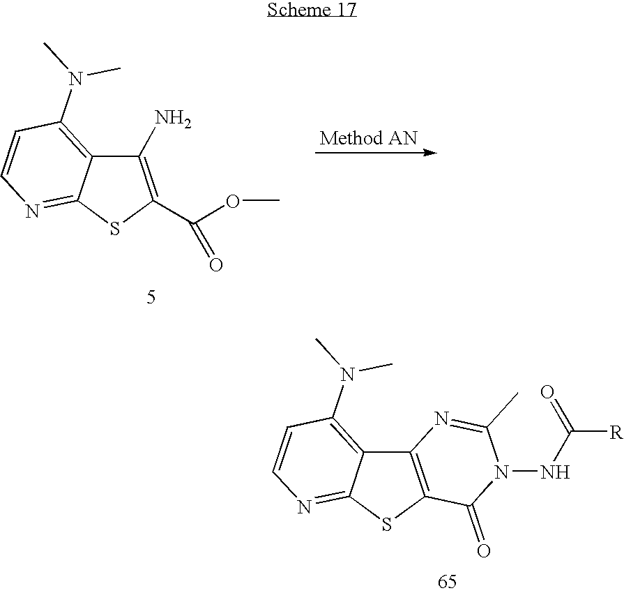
C1(N)=C(C(OC)=O)SC2=NC=CC(N(C)C)=C12.C12=C(SC3=NC=CC(N(C)C)=C13)C(=O)N(NC([R])=O)C(C)=N2
